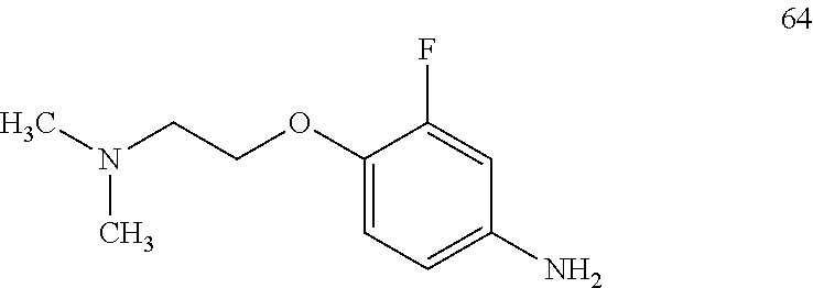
C(COC1=CC=C(N)C=C1F)N(C)C
